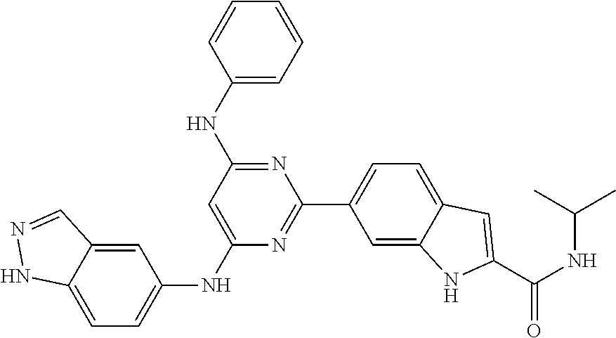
N1=C(C2=CC=C3C(=C2)NC(C(NC(C)C)=O)=C3)N=C(NC2=CC=CC=C2)C=C1NC1=CC=C2C(=C1)C=NN2
